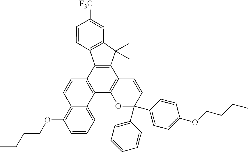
C12=C(C3=C(C4=C1C=CC(C1=CC=CC=C1)(C1=CC=C(OCCCC)C=C1)O4)C1=CC=CC(OCCCC)=C1C=C3)C1=C(C2(C)C)C=C([F3C])C=C1
